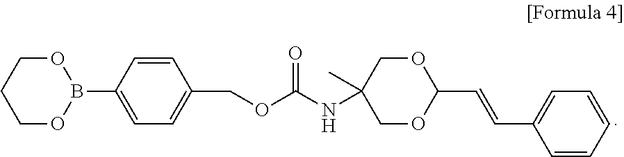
O1CCCOB1C1=CC=C(COC(NC2(C)COC(C=CC3=CC=CC=C3)OC2)=O)C=C1
